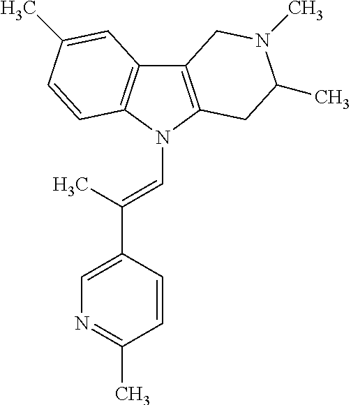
C12=C(N(C=C(C3=CN=C(C)C=C3)C)C3=C1C=C(C)C=C3)CC(C)N(C)C2
